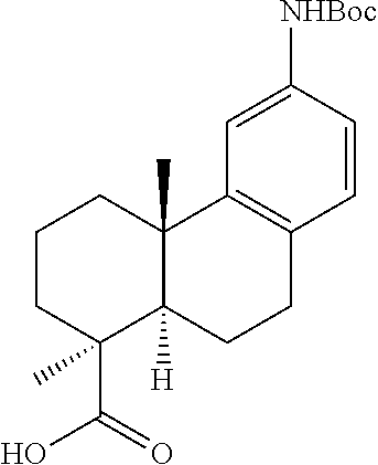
C1(C(=O)O)(C)C2([H])C(C)(CCC1)C1=C(CC2)C=CC([NHBoc])=C1
